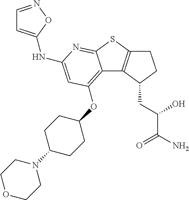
C12=C(OC3CCC(N4CCOCC4)CC3)C=C(NC3=CC=NO3)N=C1SC1=C2C(CC(C(N)=O)O)CC1
